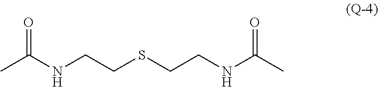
CC(NCCSCCNC(C)=O)=O
